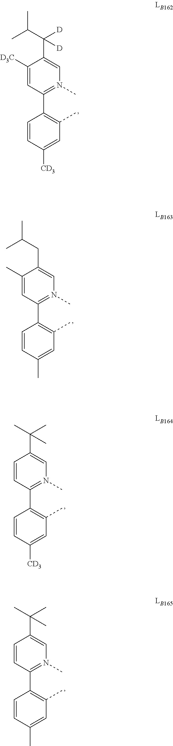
C1([D3C])=CC(C2=C(C)C=C([CD3])C=C2)=N(C)C=C1C([D])(C(C)C)[D].C1(C)=CC(C2=C(C)C=C(C)C=C2)=N(C)C=C1CC(C)C.C1=CC(C2=C(C)C=C([CD3])C=C2)=N(C)C=C1C(C)(C)C.C1=CC(C2=C(C)C=C(C)C=C2)=N(C)C=C1C(C)(C)C
